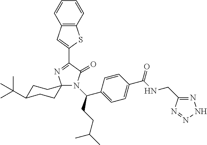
N1(C(C2=CC=C(C(=O)NCC3=NNN=N3)C=C2)CCC(C)C)C(=O)C(C2=CC3=C(S2)C=CC=C3)=NC12CCC(C(C)(C)C)CC2
